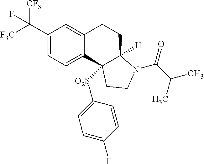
C(C1=CC=C2C(=C1)CCC1([H])C2([O2S]C2=CC=C(F)C=C2)CCN1C(=O)C(C)C)([F3C])([CF3])F
